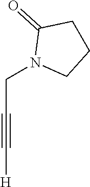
C(CN1CCCC1=O)#C[H]
